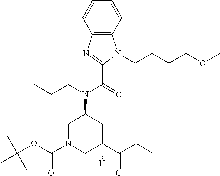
C1=CC=CC2=C1N(CCCCOC)C(C(=O)N(CC(C)C)C1CN(C(OC(C)(C)C)=O)CC(C(CC)=O)([H])C1)=N2
